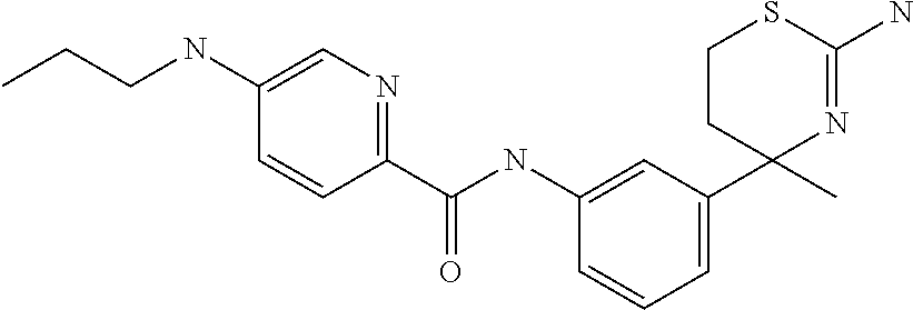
C1CC(C2=CC=CC(NC(C3=NC=C(NCCC)C=C3)=O)=C2)(C)N=C(N)S1
